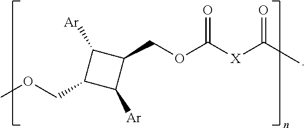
CC([X]C(OCC1C([Ar])C(COC)C1[Ar])=O)=O
